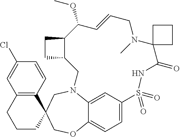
C12=C(C=CC(Cl)=C1)C1(CCC2)COC2=CC=C3C=C2N(C1)CC1C(CC1)C(OC)C=CCN(C)C1(C(=O)NS3(=O)=O)CCC1
